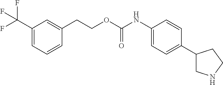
C1(C(F)(F)F)=CC=CC(CCOC(NC2=CC=C(C3CNCC3)C=C2)=O)=C1
